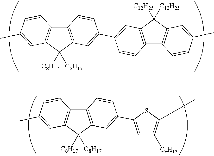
C12=C(C=C(C3=CC4=C(C=C3)C3=C(C=C(C)C=C3)C4([C12H25])[C12H25])C=C1)C([C8H17])([C8H17])C1=C2C=CC(C)=C1.C12=C(C=C(C3=CC([C6H13])=C(C)S3)C=C1)C([C8H17])([C8H17])C1=C2C=CC(C)=C1
